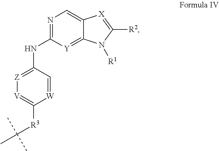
[X]1=C([R2])N([R1])C2=[Y]C(NC3=[Z][V]=C([R3]C(C)(C)C)[W]=C3)=NC=C12
